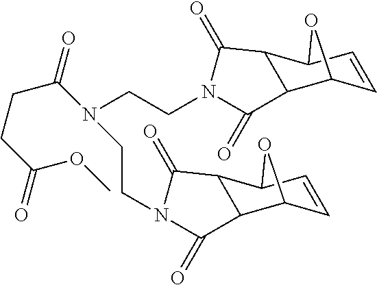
C1=CC2C3C(C1O2)C(=O)N(CCN(C(CCC(OC)=O)=O)CCN1C(=O)C2C4C=CC(C2C1=O)O4)C3=O
